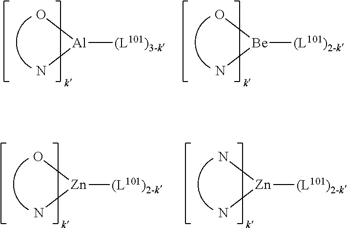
[Al](O)(N)[(L101)3-k].[Be](O)(N)[(L101)2-k].[Zn](N)(N)[(L101)2-k].[Zn](O)(N)[(L101)2-k]
